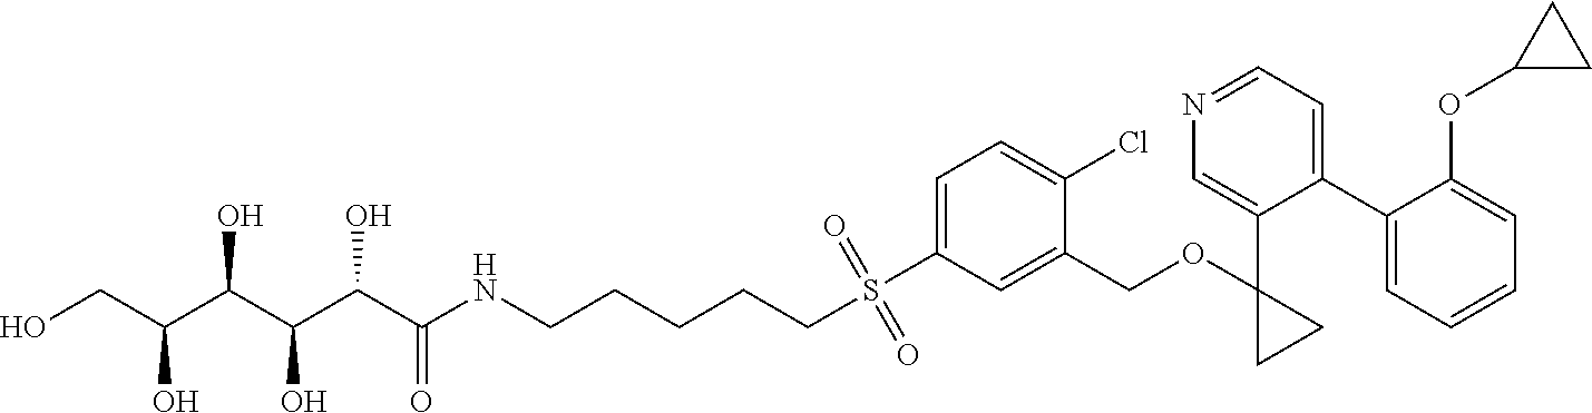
S(C1=CC=C(Cl)C(COC2(C3=CN=CC=C3C3=CC=CC=C3OC3CC3)CC2)=C1)(CCCCCNC(C(C(C(C(CO)O)O)O)O)=O)(=O)=O
